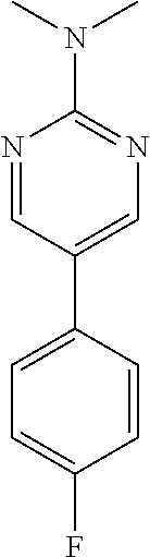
CN(C)C1=NC=C(C2=CC=C(F)C=C2)C=N1
